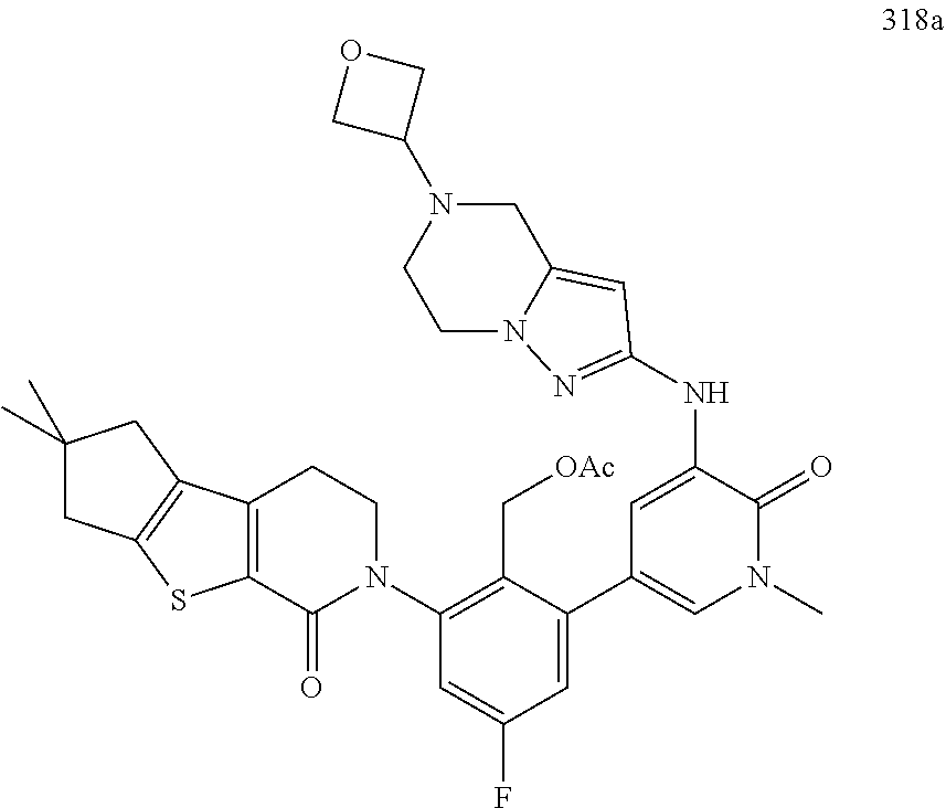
C1=C(NC2=NN3CCN(C4COC4)CC3=C2)C(=O)N(C)C=C1C1=CC(F)=CC(N2CCC3=C(C2=O)SC2=C3CC(C)(C)C2)=C1C[OAc]
